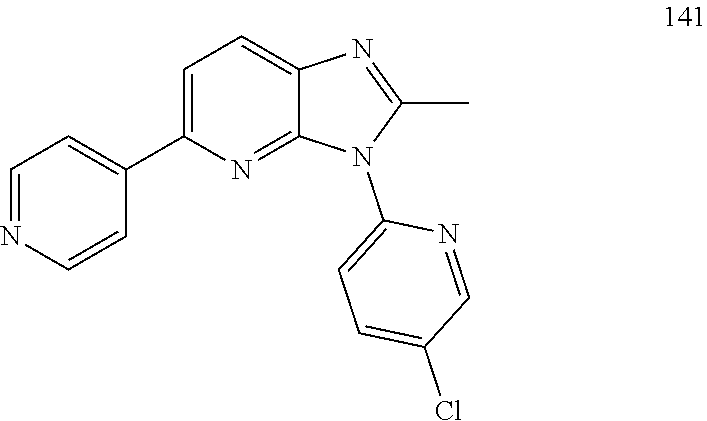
C1=NC=CC(C2=CC=C3C(=N2)N(C2=CC=C(Cl)C=N2)C(C)=N3)=C1
